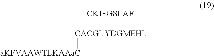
[CACGLYDGMEHL]([aKFVAAWTLKAAaC])[CKIFGSLAFL]
